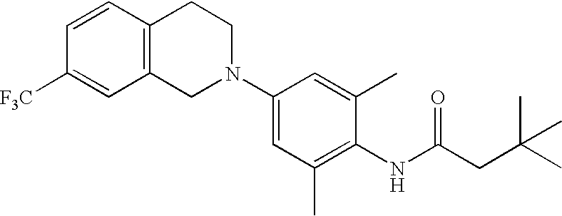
C1(N2CCC3=C(C2)C=C([F3C])C=C3)=CC(C)=C(NC(CC(C)(C)C)=O)C(C)=C1
